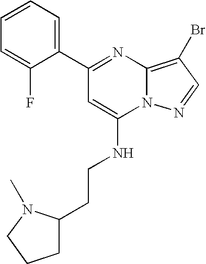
C1(C2=NC3=C(Br)C=NN3C(NCCC3CCCN3C)=C2)=CC=CC=C1F
